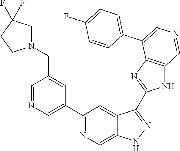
C1(C2=CN=CC(CN3CC(F)(F)CC3)=C2)=NC=C2C(=C1)C(C1=NC3=C(N1)C=NC=C3C1=CC=C(F)C=C1)=NN2
